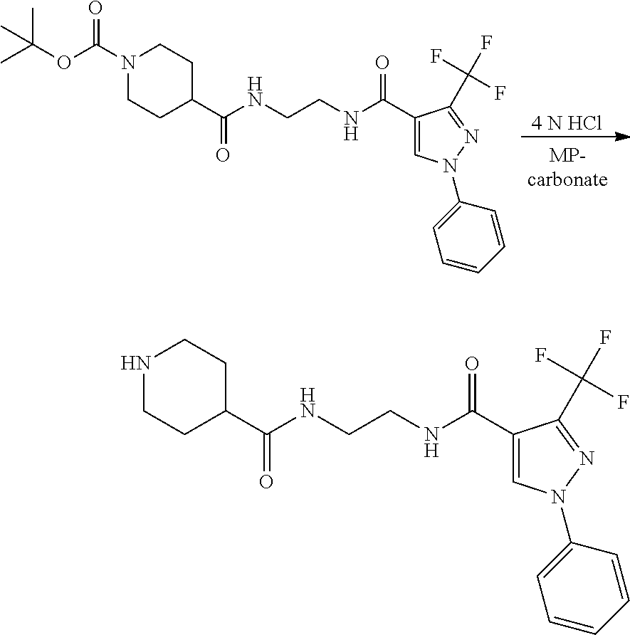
C1(C(NCCNC(C2CCNCC2)=O)=O)=CN(C2=CC=CC=C2)N=C1C(F)(F)F.[4 N HCl].C1(C(NCCNC(=O)C2CCN(C(OC(C)(C)C)=O)CC2)=O)=CN(C2=CC=CC=C2)N=C1C(F)(F)F
